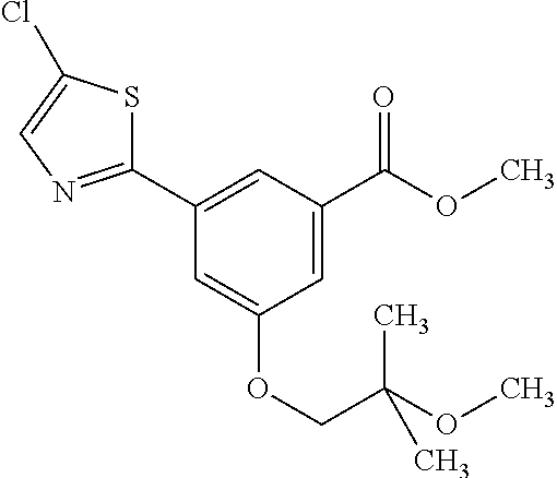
C1=C(C(=O)OC)C=C(C2=NC=C(Cl)S2)C=C1OCC(C)(OC)C
